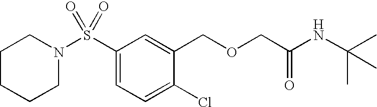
C1CCCN(S(C2=CC=C(Cl)C(COCC(=O)NC(C)(C)C)=C2)(=O)=O)C1
